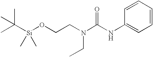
O(CCN(CC)C(NC1=CC=CC=C1)=O)[Si](C(C)(C)C)(C)C
